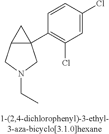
C12C(C3=C(Cl)C=C(Cl)C=C3)(C1)CN(CC)C2
